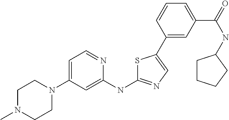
C1N(C)CCN(C2=CC=NC(NC3=NC=C(C4=CC(C(NC5CCCC5)=O)=CC=C4)S3)=C2)C1
